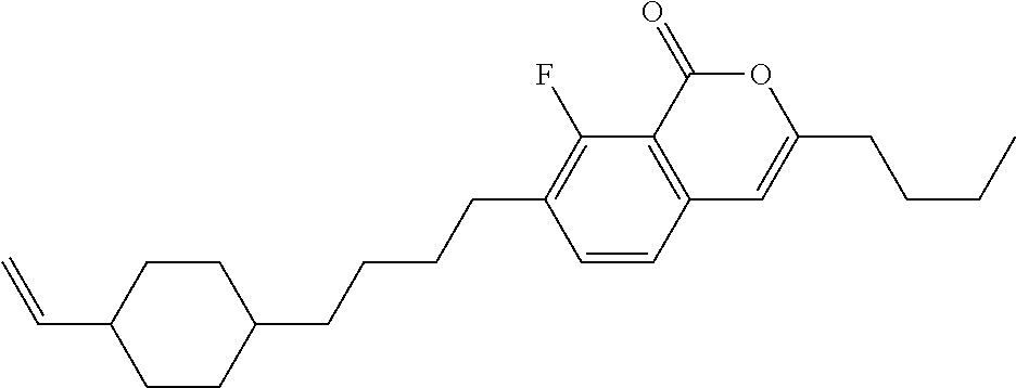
C1=CC2=C(C(F)=C1CCCCC1CCC(C=C)CC1)C(=O)OC(CCCC)=C2
